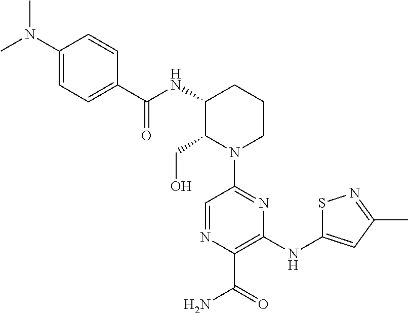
C1(CO)N(C2=NC(NC3=CC(C)=NS3)=C(C(=O)N)N=C2)CCCC1NC(=O)C1=CC=C(N(C)C)C=C1
